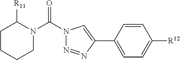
C1=CC([R12])=CC=C1C1=CN(C(=O)N2C([R11])CCCC2)N=N1
